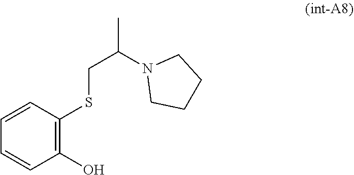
C1=CC(SCC(C)N2CCCC2)=C(O)C=C1
